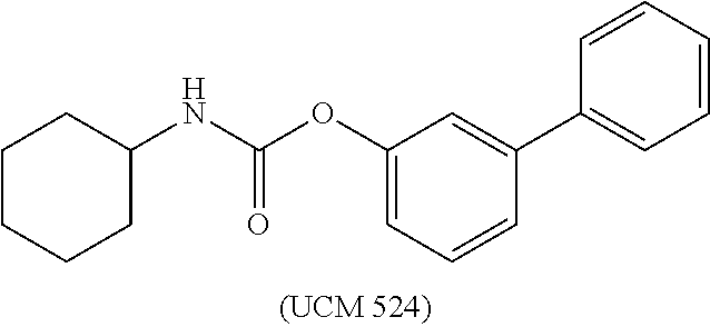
C1(OC(NC2CCCCC2)=O)=CC=CC(C2=CC=CC=C2)=C1
